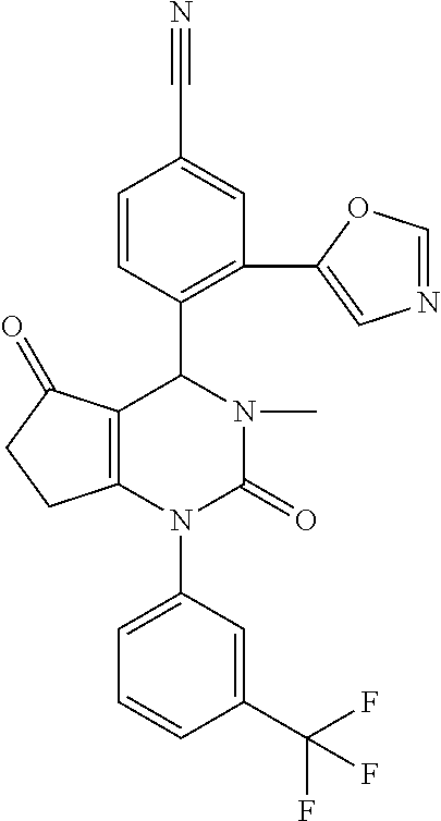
C12=C(N(C3=CC=CC(C(F)(F)F)=C3)C(=O)N(C)C1C1=C(C3=CN=CO3)C=C(C#N)C=C1)CCC2=O
